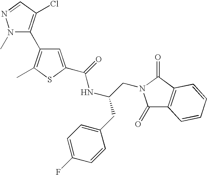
N1(C)C(C2=C(C)SC(C(NC(CN3C(=O)C4=C(C3=O)C=CC=C4)CC3=CC=C(F)C=C3)=O)=C2)=C(Cl)C=N1
